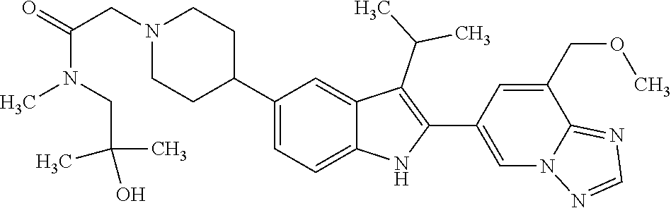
C1(C2CCN(CC(N(CC(C)(C)O)C)=O)CC2)=CC=C2C(=C1)C(C(C)C)=C(C1=CN3C(=NC=N3)C(COC)=C1)N2
